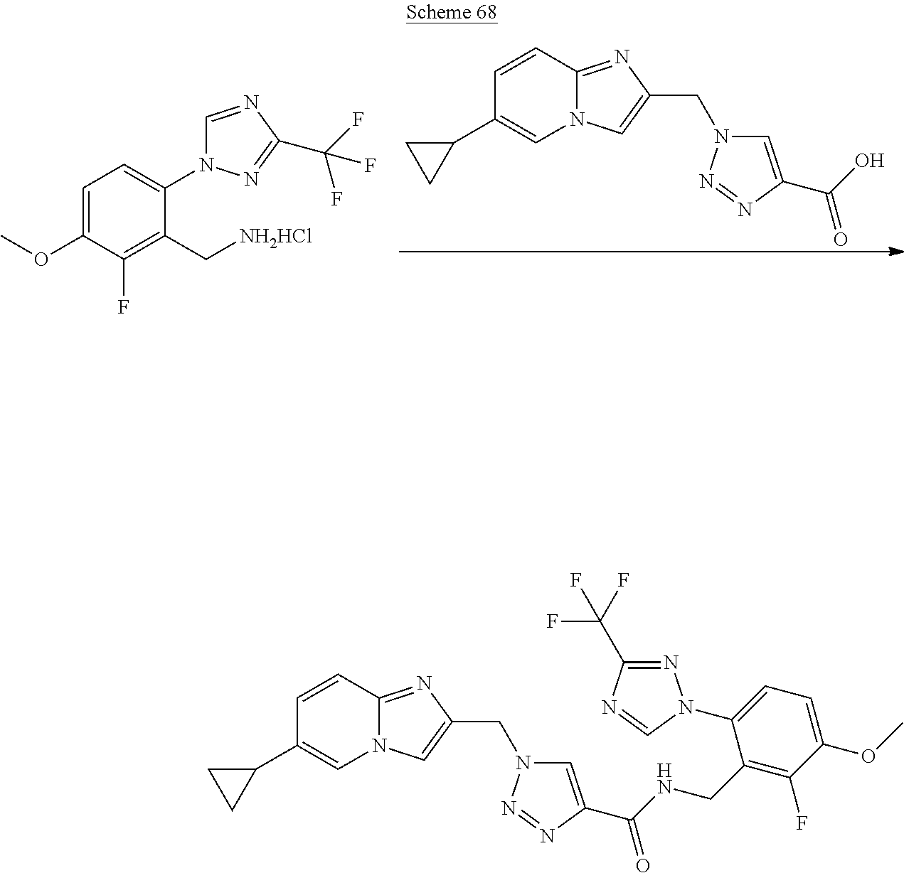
N12C(=NC(CN3C=C(C(O)=O)N=N3)=C1)C=CC(C1CC1)=C2.C1=C(OC)C(F)=C(C[NH2HCl])C(N2C=NC(C(F)(F)F)=N2)=C1.N12C(=NC(CN3C=C(C(NCC4=C(F)C(OC)=CC=C4N4N=C(C(F)(F)F)N=C4)=O)N=N3)=C1)C=CC(C1CC1)=C2
